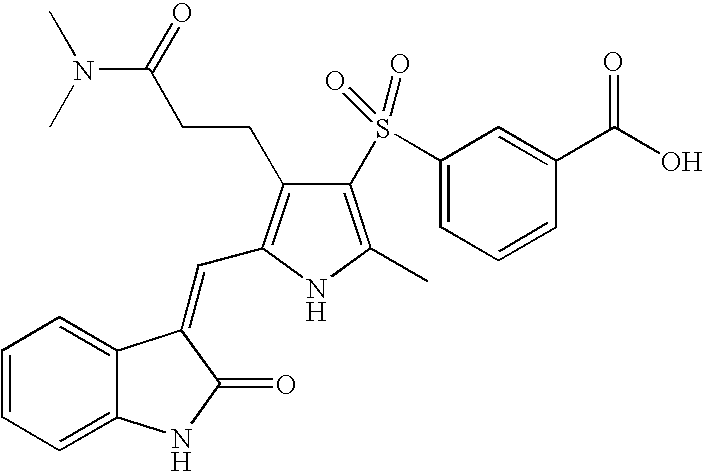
C1=CC=C2C(=C1)C(=CC1=C(CCC(N(C)C)=O)C(S(C3=CC=CC(C(O)=O)=C3)(=O)=O)=C(C)N1)C(=O)N2
